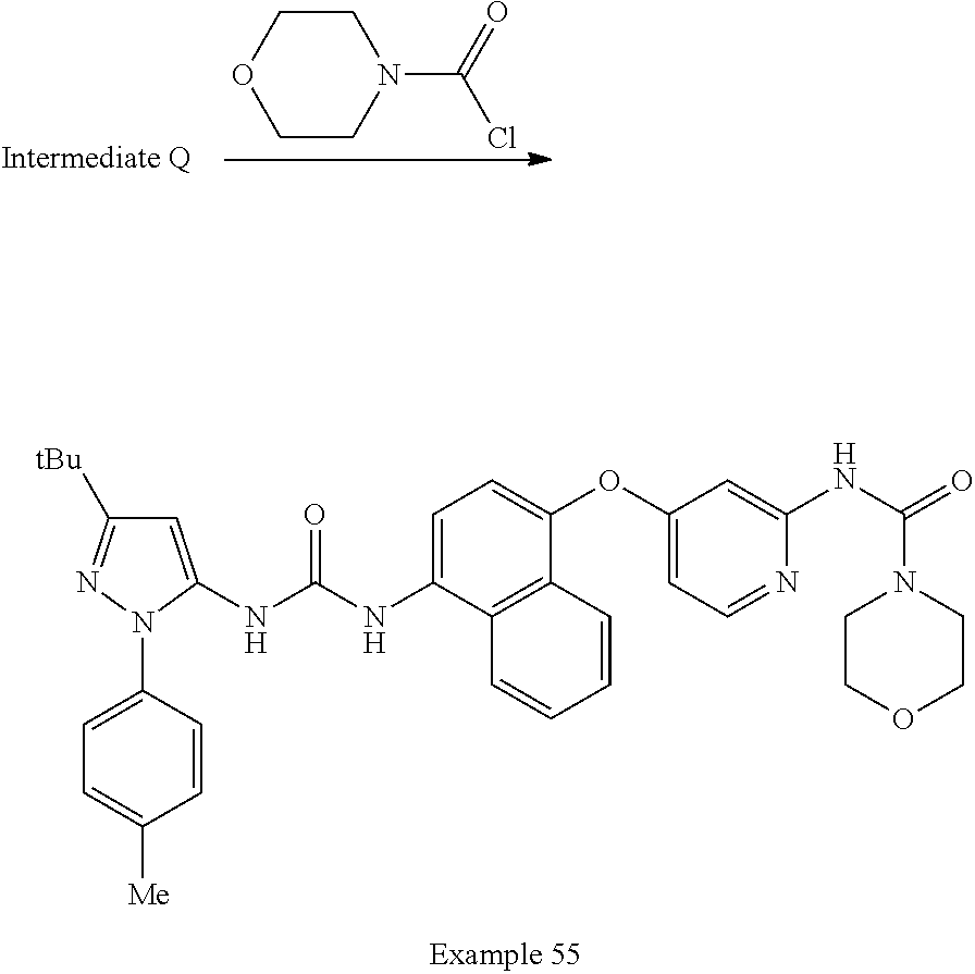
C1=C(NC(NC2=CC=C(OC3=CC=NC(NC(=O)N4CCOCC4)=C3)C3=C2C=CC=C3)=O)N(C2=CC=C([Me])C=C2)N=C1[tBu].C1COCCN1C(=O)Cl
